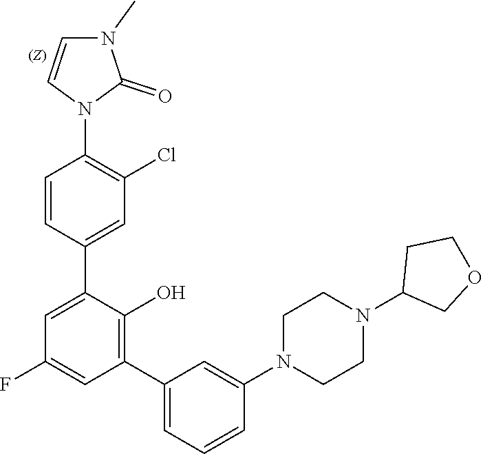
C1=CC(N2C(=O)N(C)C=C2)=C(Cl)C=C1C1=CC(F)=CC(C2=CC=CC(N3CCN(C4COCC4)CC3)=C2)=C1O
